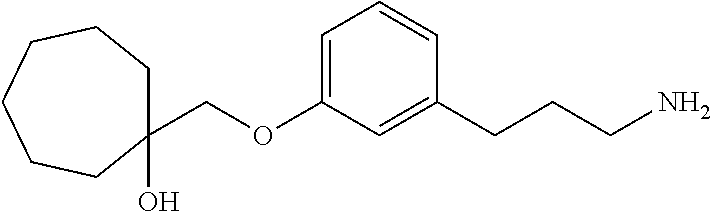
C(OC1=CC=CC(CCCN)=C1)C1(O)CCCCCC1
